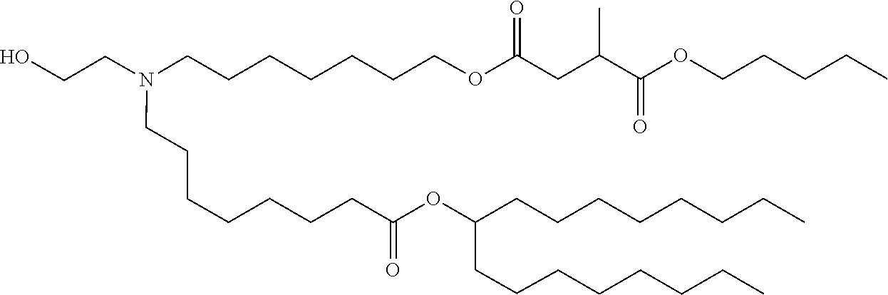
C(C(=O)OC(CCCCCCCC)CCCCCCCC)CCCCCCN(CCCCCCCOC(CC(C(OCCCCC)=O)C)=O)CCO
